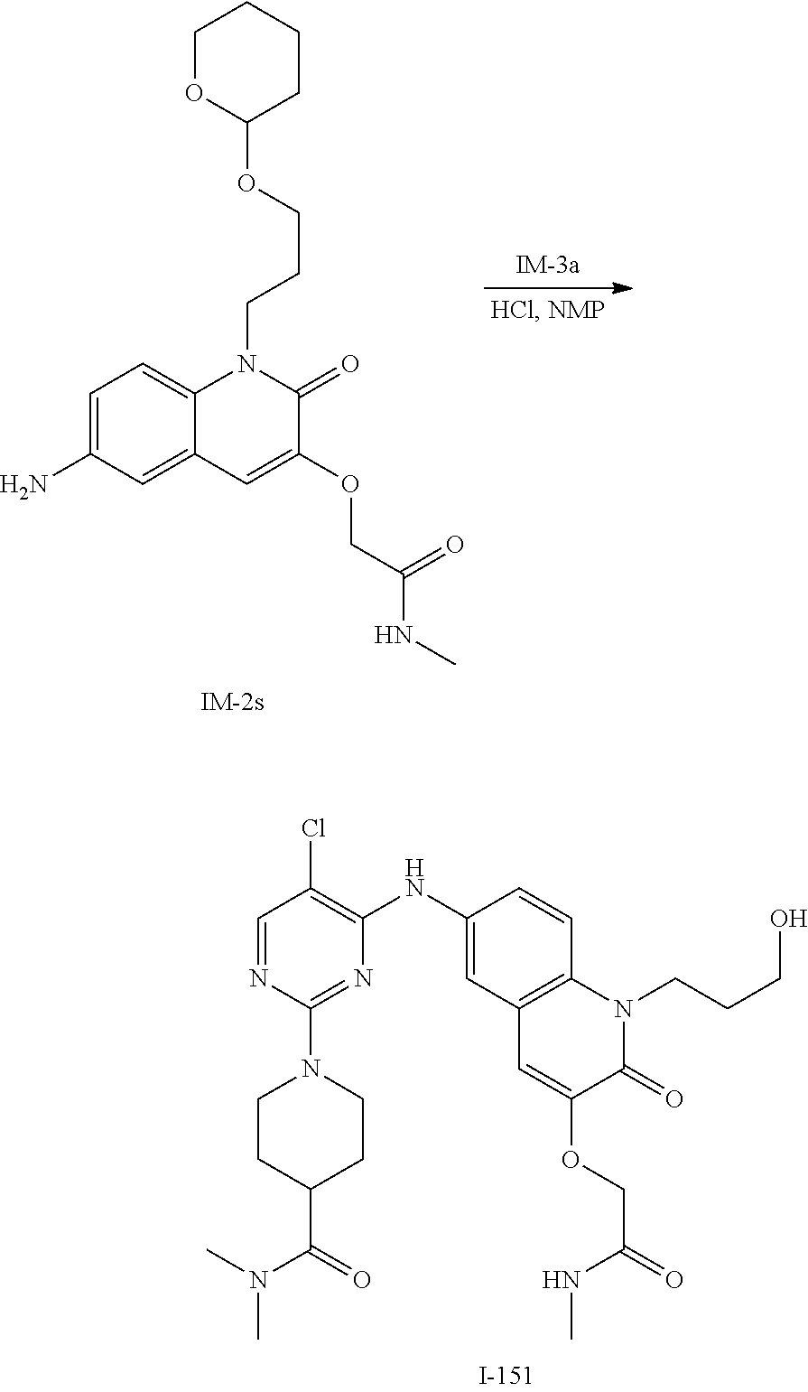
C1=NC(N2CCC(C(N(C)C)=O)CC2)=NC(NC2=CC3=C(C=C2)N(CCCO)C(=O)C(OCC(NC)=O)=C3)=C1Cl.C1=C(N)C=C2C(=C1)N(CCCOC1CCCCO1)C(=O)C(OCC(NC)=O)=C2
